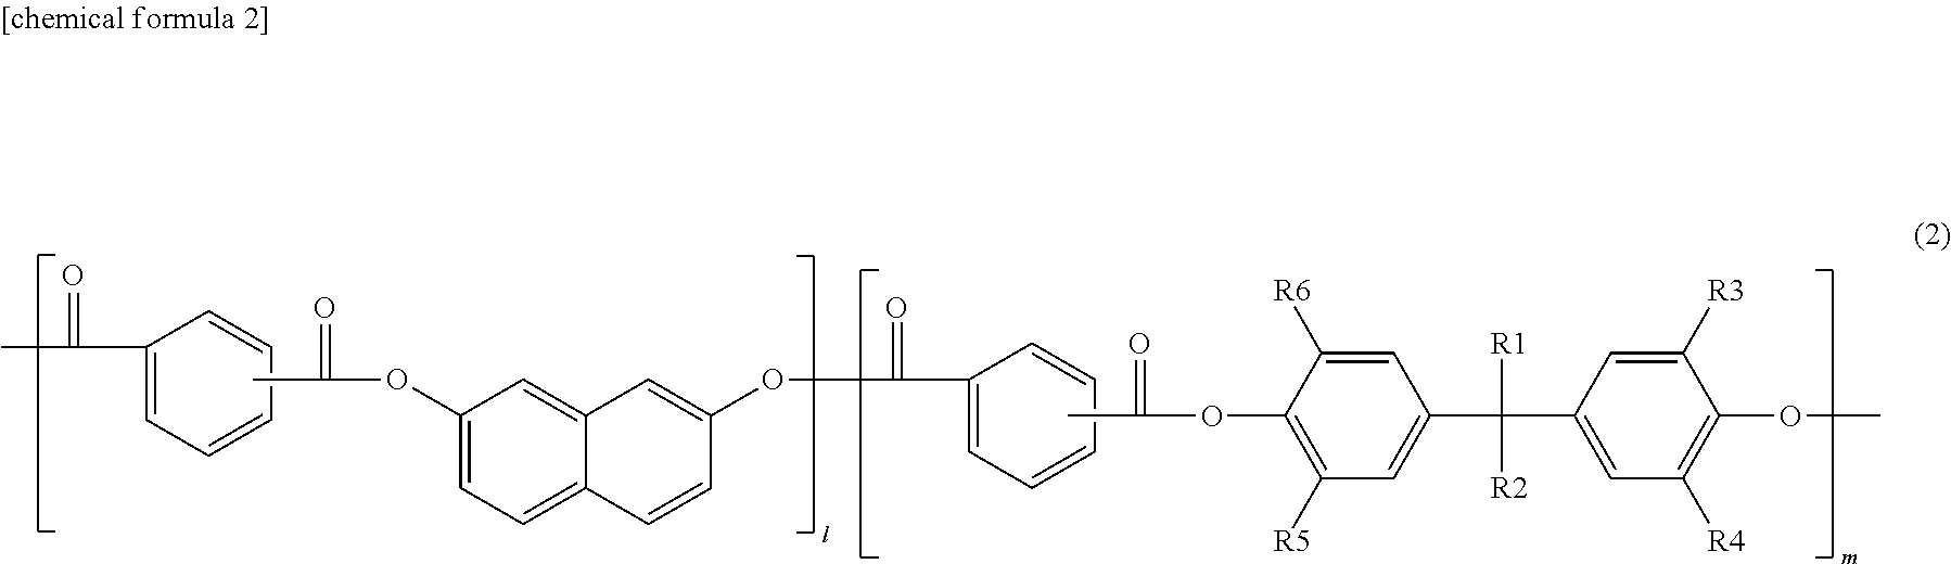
C1=CC=C(C(=O)C)C=C1.CC(=O)OC1=C([R5])C=C(C([R1])(C2=CC([R4])=C(OC)C([R3])=C2)[R2])C=C1[R6].C1(OC(=O)C)=CC=C2C(=C1)C=C(OC(=O)C1=CC=CC=C1)C=C2
